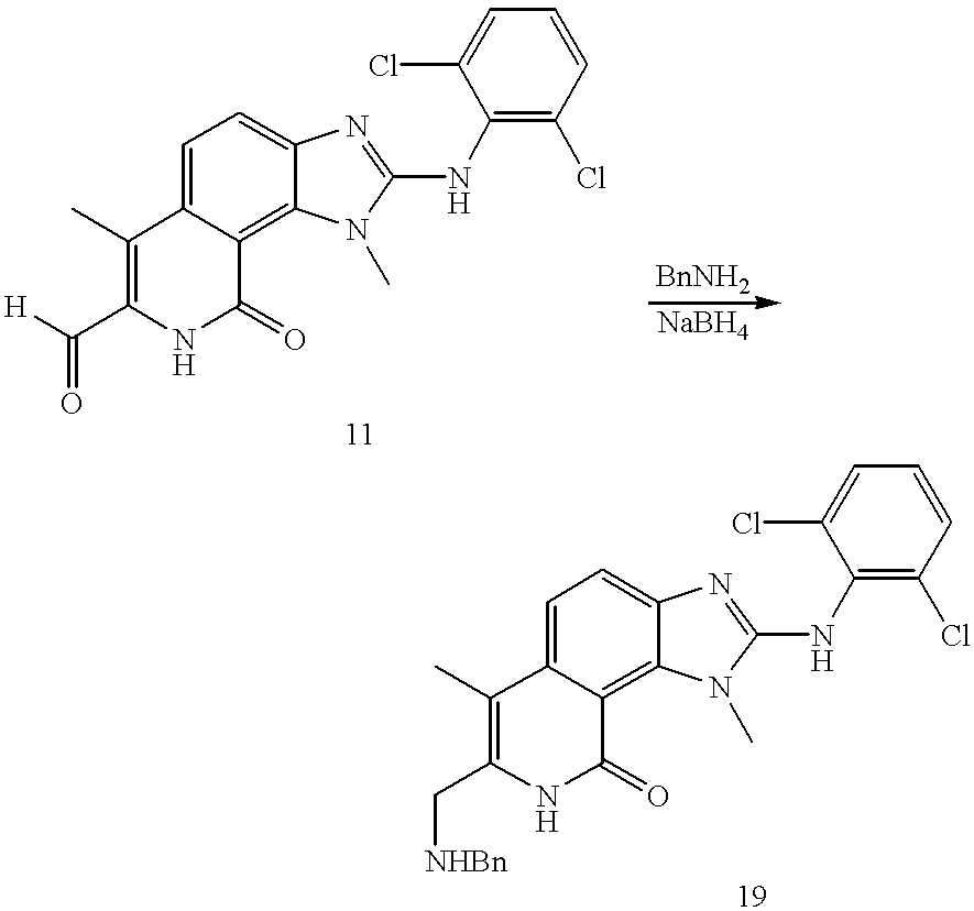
[H]C(C1=C(C)C2=CC=C3C(=C2C(=O)N1)N(C)C(NC1=C(Cl)C=CC=C1Cl)=N3)=O.C(C1=C(C)C2=CC=C3C(=C2C(=O)N1)N(C)C(NC1=C(Cl)C=CC=C1Cl)=N3)[NHBn]
